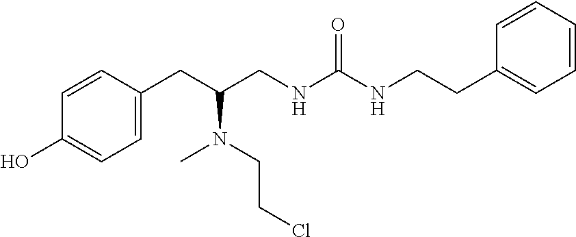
C1(CC(CNC(NCCC2=CC=CC=C2)=O)N(C)CCCl)=CC=C(O)C=C1
